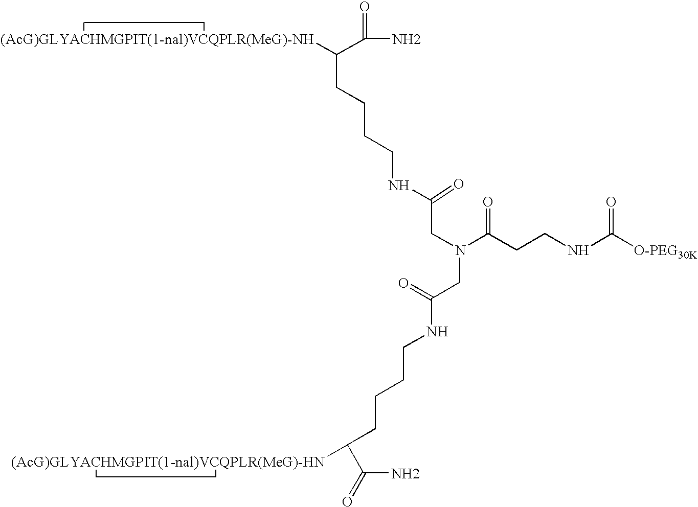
C(N)(C([(AcG)GLYACHMGPIT(1-nal)VCQPLR(MeG)-NH])CCCCNC(CN(CC(=O)NCCCCC(C(N)=O)[(AcG)GLYACHMGPIT(1-nal)VCQPLR(MeG)-HN])C(CCNC([O-PEG30K])=O)=O)=O)=O
